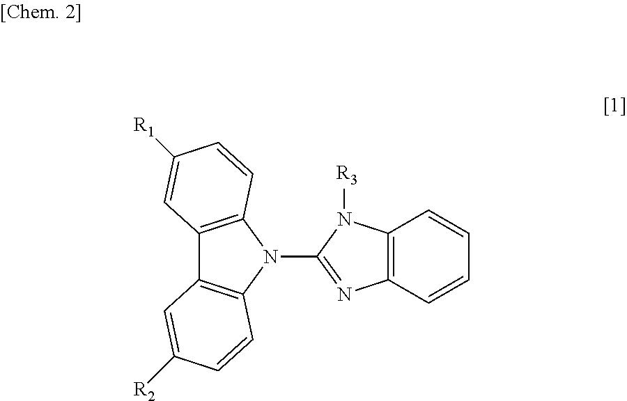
C12=C(N(C3=NC4=C(N3[R3])C=CC=C4)C3=C1C=C([R2])C=C3)C=CC([R1])=C2
